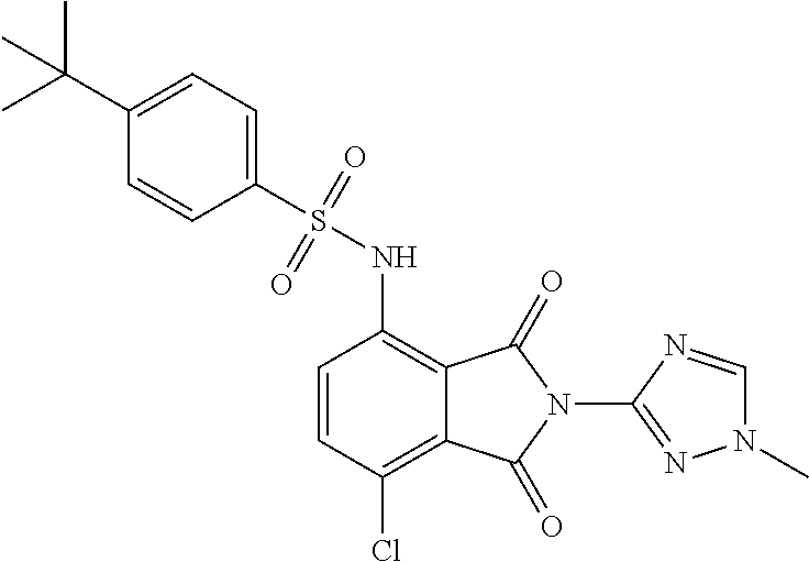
C1(S(NC2=C3C(=C(Cl)C=C2)C(=O)N(C2=NN(C)C=N2)C3=O)(=O)=O)=CC=C(C(C)(C)C)C=C1
